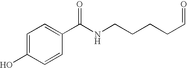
C1=C(O)C=CC(C(NCCCCC=O)=O)=C1
